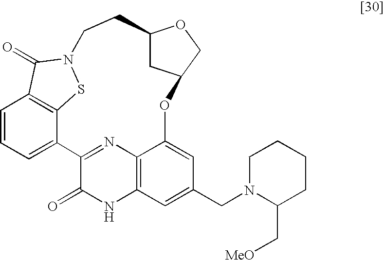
C1=CC=C2C3=C1C(=O)N(S3)CCC1CC(CO1)OC1=CC(CN3C(C[MeO])CCCC3)=CC3=C1N=C2C(=O)N3
